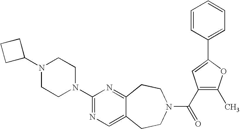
C1C(N2CCN(C3=NC=C4C(=N3)CCN(C(=O)C3=C(C)OC(C5=CC=CC=C5)=C3)CC4)CC2)CC1
